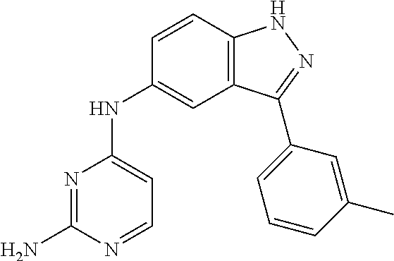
N1=C(N)N=CC=C1NC1=CC2=C(C=C1)NN=C2C1=CC=CC(C)=C1
